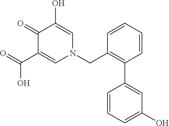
O=C(C1=CN(CC2=C(C3=CC(O)=CC=C3)C=CC=C2)C=C(O)C1=O)O
